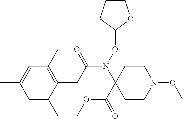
N1(OC)CCC(N(C(CC2=C(C)C=C(C)C=C2C)=O)OC2OCCC2)(C(=O)OC)CC1
